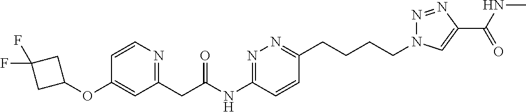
C1(CC(NC2=NN=C(CCCCN3N=NC(C(NC)=O)=C3)C=C2)=O)=NC=CC(OC2CC(F)(F)C2)=C1
